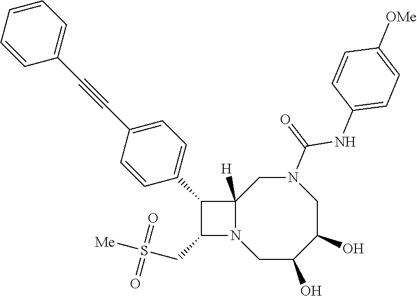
C1C(O)C(O)CN(C(=O)NC2=CC=C([OMe])C=C2)CC2([H])N1C(CS([Me])(=O)=O)C2C1=CC=C(C#CC2=CC=CC=C2)C=C1
